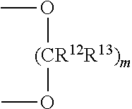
O(C)[(CR12R13)m]OC
